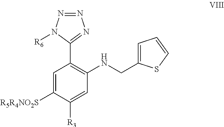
N1=NN([R6])C(C2=C(NCC3=CC=CS3)C=C([R3])C([R5R4NO2S])=C2)=N1
